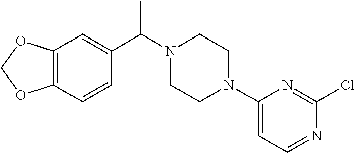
C12=C(C=CC(C(N3CCN(C4=CC=NC(Cl)=N4)CC3)C)=C1)OCO2
